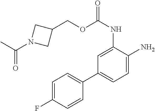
C1=C(NC(OCC2CN(C(C)=O)C2)=O)C(N)=CC=C1C1=CC=C(F)C=C1
